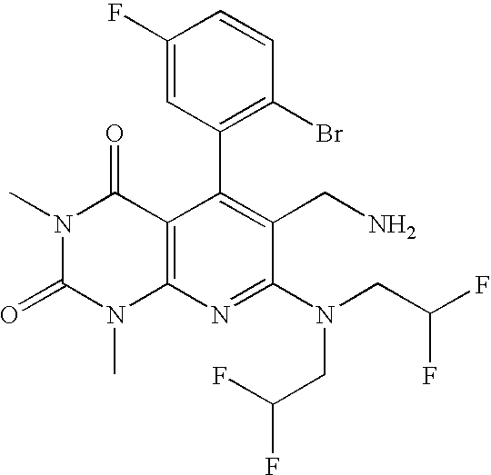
C1(C2=C(Br)C=CC(F)=C2)=C(CN)C(N(CC(F)F)CC(F)F)=NC2=C1C(=O)N(C)C(=O)N2C
